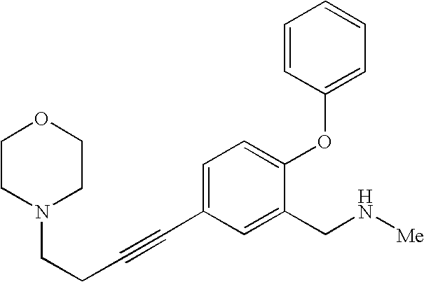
C1=C(C#CCCN2CCOCC2)C=C(CN[Me])C(OC2=CC=CC=C2)=C1
